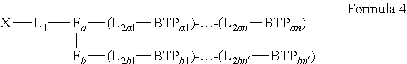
[X][L1][Fa]([(L2a1][BTPa1)--(L2an][BTPan)])[Fb][(L2b1][BTPb1)--(L2bn][BTPbn)]
